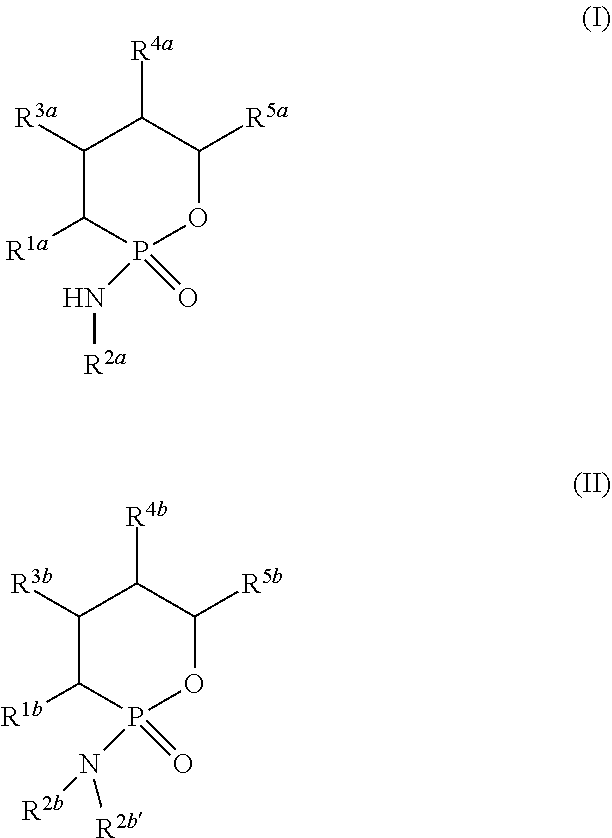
C1([R3a])C([R1a])P(=O)(N[R2a])OC([R5a])C1[R4a].C1([R3b])C([R1b])P(=O)(N([R2b])[R2b])OC([R5b])C1[R4b]
